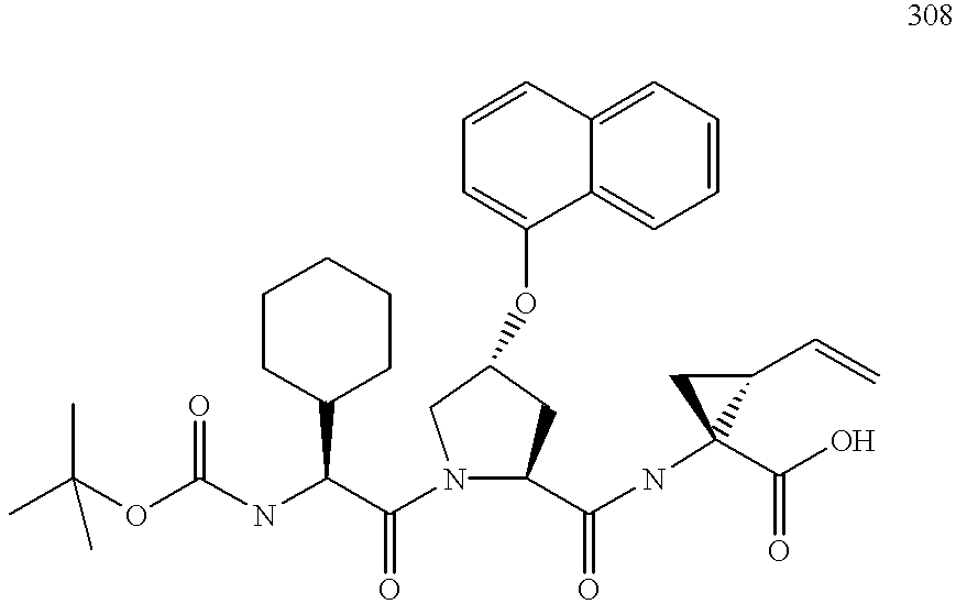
C1(C=C)CC1(C(=O)O)NC(C1N(C(C(NC(OC(C)(C)C)=O)C2CCCCC2)=O)CC(OC2=CC=CC3=CC=CC=C23)C1)=O
